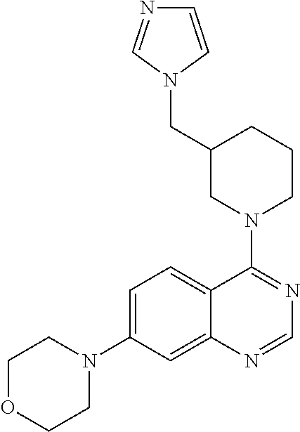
C1OCCN(C2=CC=C3C(=C2)N=CN=C3N2CCCC(CN3C=CN=C3)C2)C1
